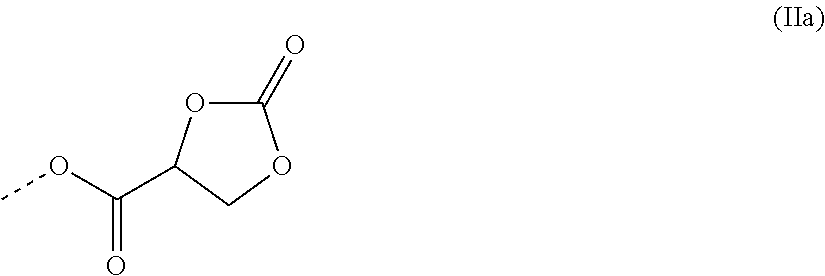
COC(=O)C1OC(=O)OC1
